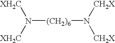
N([(CH2)6]N([CH2X])[CH2X])([XH2C])[XH2C]
